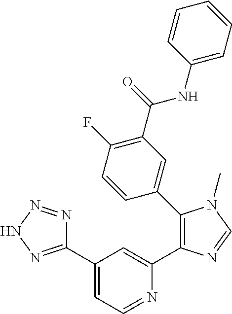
C1(C2=NNN=N2)=CC=NC(C2=C(C3=CC(C(NC4=CC=CC=C4)=O)=C(F)C=C3)N(C)C=N2)=C1
